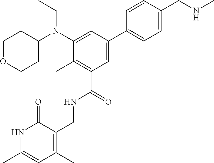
N1C(C)=CC(C)=C(CNC(C2=C(C)C(N(C3CCOCC3)CC)=CC(C3=CC=C(CNC)C=C3)=C2)=O)C1=O
